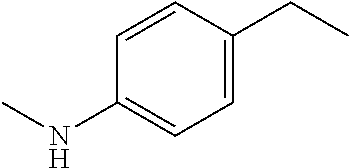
C1=C(CC)C=CC(NC)=C1
